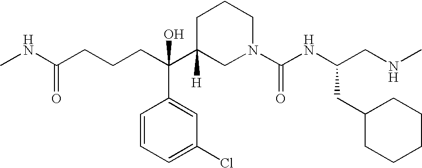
C(C(C1([H])CN(C(NC(CNC)CC2CCCCC2)=O)CCC1)(C1=CC(Cl)=CC=C1)O)CCC(NC)=O
